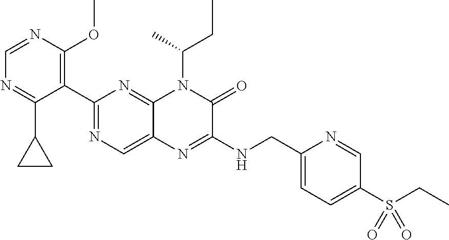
C1(C2=NC=C3C(=N2)N(C(C)CC)C(=O)C(NCC2=CC=C(S(CC)(=O)=O)C=N2)=N3)=C(OC)N=CN=C1C1CC1
